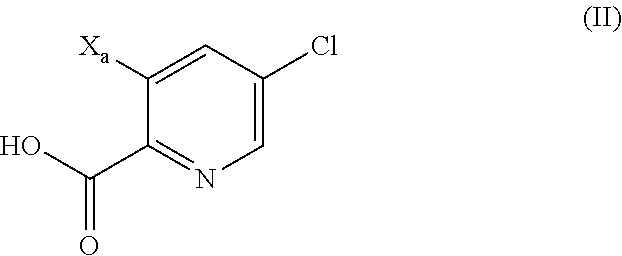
[Xa]C1=CC(Cl)=CN=C1C(O)=O
